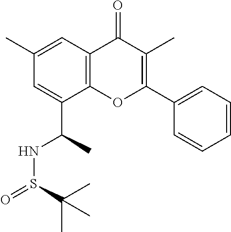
S(=O)(C(C)(C)C)NC(C1=CC(C)=CC2=C1OC(C1=CC=CC=C1)=C(C)C2=O)C
